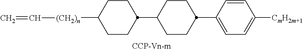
[(CH2)n](C=C)C1CCC(C2CCC(C3=CC=C([CmH2m+1])C=C3)CC2)CC1
